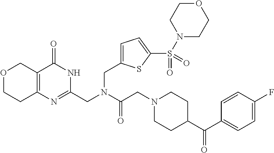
C1=C(F)C=CC(C(C2CCN(CC(=O)N(CC3=NC4=C(C(=O)N3)COCC4)CC3=CC=C(S(=O)(=O)N4CCOCC4)S3)CC2)=O)=C1
